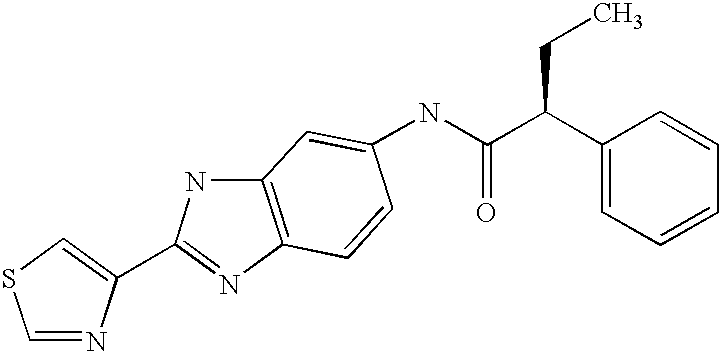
C1=NC(C2=NC3=C(N2)C=C(NC(C(C2=CC=CC=C2)CC)=O)C=C3)=CS1
